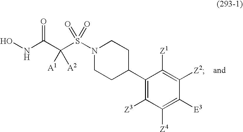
ONC(C(S(N1CCC(C2=C([Z3])C([Z4])=C([E3])C([Z2])=C2[Z1])CC1)(=O)=O)([A1])[A2])=O
